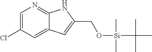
C1(Cl)=CN=C2C(=C1)C=C(CO[Si](C)(C)C(C)(C)C)N2
